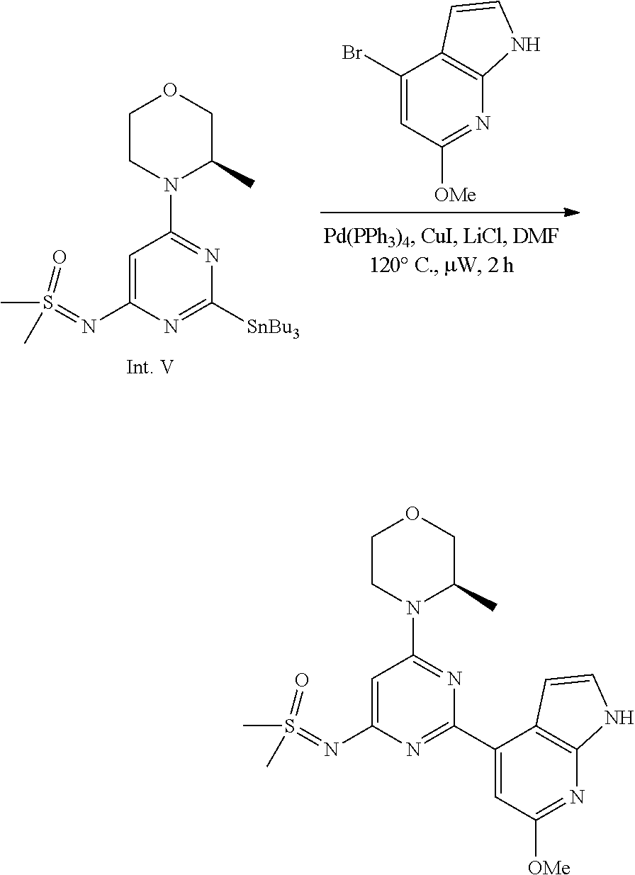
C12=C(C(Br)=CC([OMe])=N1)C=CN2.C1CN(C2=NC([SnBu3])=NC(N=S(C)(=O)C)=C2)C(C)CO1.C1CN(C2=NC(C3=CC([OMe])=NC4=C3C=CN4)=NC(N=S(C)(=O)C)=C2)C(C)CO1
